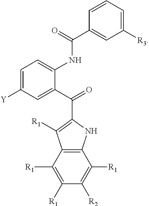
C1=C([Y])C=C(C(=O)C2=C([R1])C3=C(N2)C([R1])=C([R2])C([R1])=C3[R1])C(NC(C2=CC([R3])=CC=C2)=O)=C1
